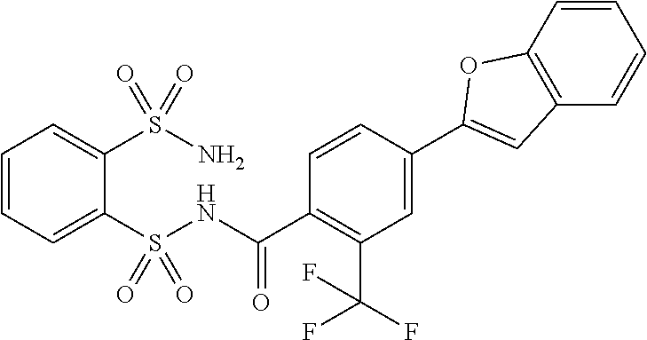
C1=CC=C(S(NC(C2=C(C(F)(F)F)C=C(C3=CC4=C(C=CC=C4)O3)C=C2)=O)(=O)=O)C(S(N)(=O)=O)=C1
